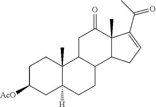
C1C([AcO])CC2([H])C(C)(C1)C1C(CC2)C2C(C)(C(=O)C1)C(C(C)=O)=CC2
